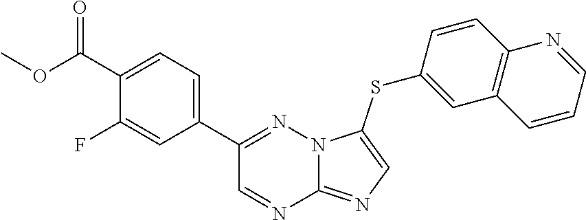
C1(C2=CC=C(C(OC)=O)C(F)=C2)=NN2C(=NC=C2SC2=CC3=C(C=C2)N=CC=C3)N=C1
